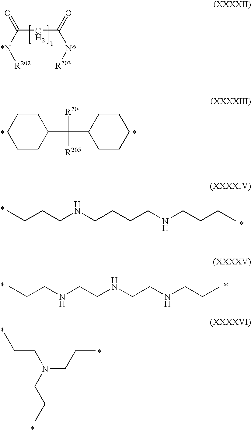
C(CC([N*][R203])=O)(=O)[*N][R202].C1CC(C([R204])([R205])C2CCCCC2)CCC1.C(CCNCCCCNCCCC)C.CCCNCCNCCNCCC.N(CCC)(CCC)CCC
